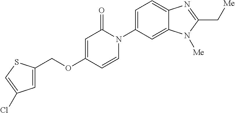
C(OC1=CC(=O)N(C2=CC=C3C(=C2)N([Me])C(C[Me])=N3)C=C1)C1=CC(Cl)=CS1
